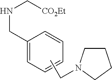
C1=CC(CNC[CO2Et])=CC=C1.CCN1CCCC1
